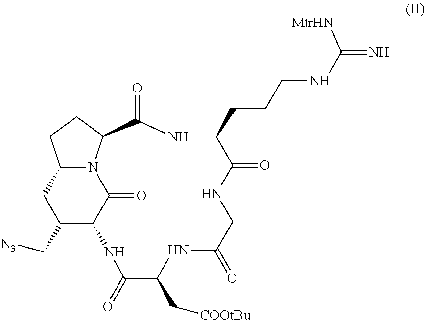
C(C1C2C(=O)N3C(C1)CCC3C(=O)NC(CCCNC(=N)[MtrHN])C(=O)NCC(=O)NC(C[COOtBu])C(=O)N2)[N3]
